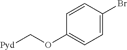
C1=C(Br)C=CC(OC[Pyd])=C1
